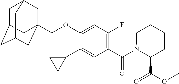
C1C2CC3CC(COC4=CC(F)=C(C(N5C(C(=O)OC)CCCC5)=O)C=C4C4CC4)(CC1C3)C2
